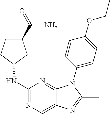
C12=NC(NC3CC(C(N)=O)CC3)=NC=C1N=C(C)N2C1=CC=C(OCC)C=C1
